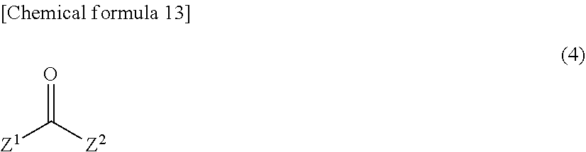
[Z1]C(=O)[Z2]
